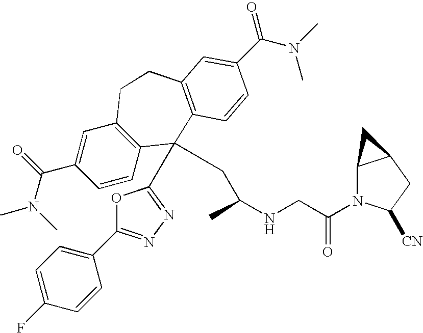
CN(C(C1=CC2=C(C=C1)C(C1=NN=C(C3=CC=C(F)C=C3)O1)(CC(NCC(N1C3C(CC1[CN])C3)=O)C)C1=C(CC2)C=C(C(N(C)C)=O)C=C1)=O)C
